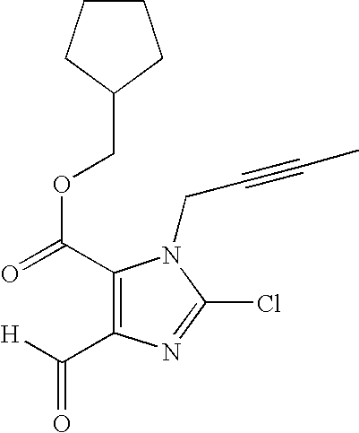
C1(C(=O)OCC2CCCC2)=C(C([H])=O)N=C(Cl)N1CC#CC
